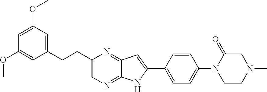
C1(CCC2=CN=C3C(=N2)C=C(C2=CC=C(N4CCN(C)CC4=O)C=C2)N3)=CC(OC)=CC(OC)=C1
